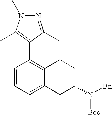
C1=CC=C2C(=C1C1=C(C)N(C)N=C1C)CCC(N([Bn])[Boc])C2
